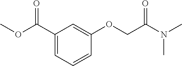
C1(C(OC)=O)=CC=CC(OCC(N(C)C)=O)=C1
